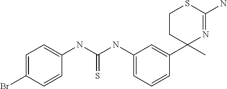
C1=C(NC(NC2=CC=C(Br)C=C2)=S)C=C(C2(C)N=C(N)SCC2)C=C1
